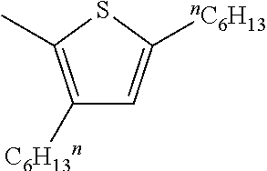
C1([C6H13n])=C(C)SC([nC6H13])=C1
